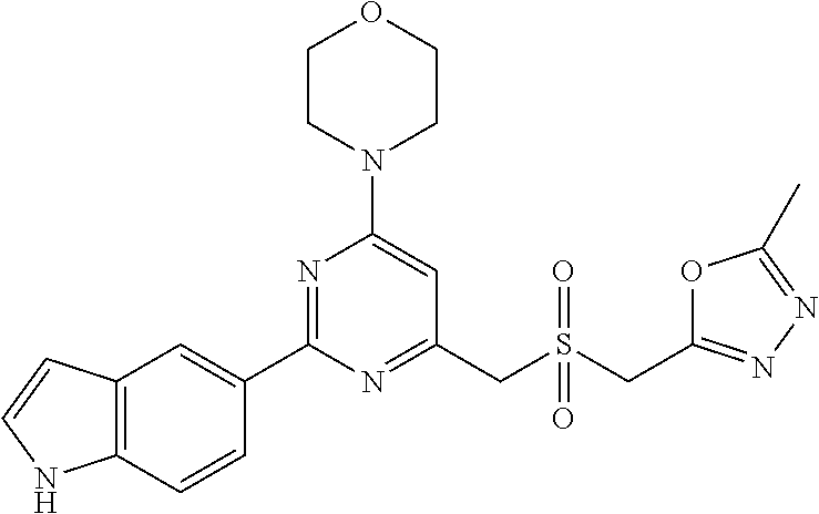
C1CN(C2=CC(CS(CC3=NN=C(C)O3)(=O)=O)=NC(C3=CC4=C(C=C3)NC=C4)=N2)CCO1
